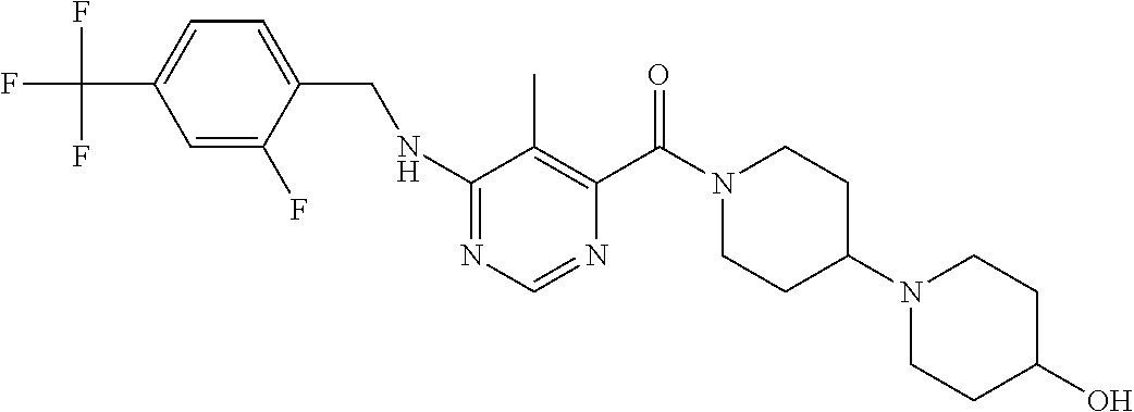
N1=C(NCC2=CC=C(C(F)(F)F)C=C2F)C(C)=C(C(N2CCC(N3CCC(O)CC3)CC2)=O)N=C1
